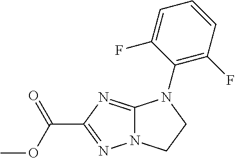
C12=NC(C(OC)=O)=NN1CCN2C1=C(F)C=CC=C1F
